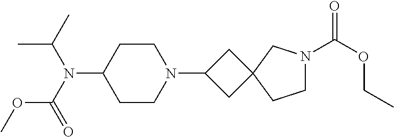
C1CN(C2CC3(C2)CCN(C(OCC)=O)C3)CCC1N(C(C)C)C(=O)OC
